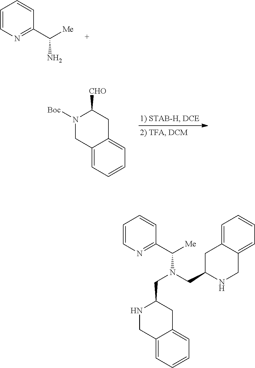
N1([Boc])CC2=CC=CC=C2CC1[CHO].C1=CN=C(C([Me])N)C=C1.N1CC2=CC=CC=C2CC1CN(CC1NCC2=CC=CC=C2C1)C(C1=NC=CC=C1)[Me]
